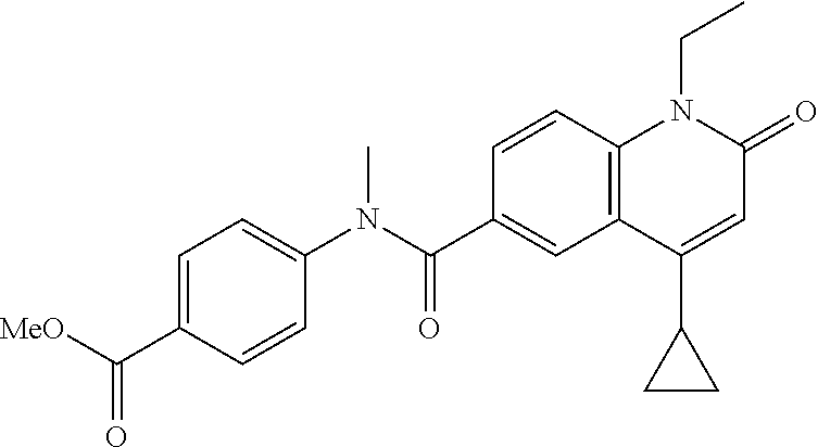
C1(N(C(C2=CC3=C(C=C2)N(CC)C(=O)C=C3C2CC2)=O)C)=CC=C(C([MeO])=O)C=C1
